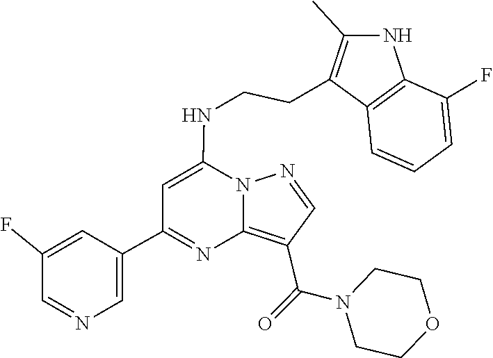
C1CN(C(C2=C3N(N=C2)C(NCCC2=C(C)NC4=C2C=CC=C4F)=CC(C2=CN=CC(F)=C2)=N3)=O)CCO1
